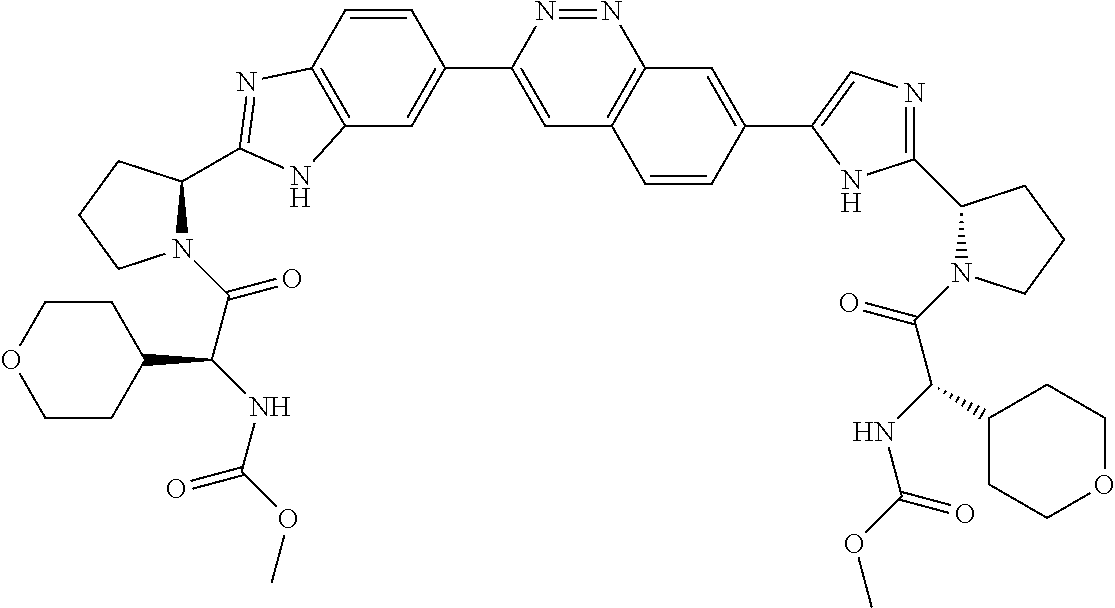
C1(C2=CC3=C(C=C2)N=C(C2N(C(C(NC(OC)=O)C4CCOCC4)=O)CCC2)N3)=CC2=C(N=N1)C=C(C1=CN=C(C3N(C(C(NC(OC)=O)C4CCOCC4)=O)CCC3)N1)C=C2
